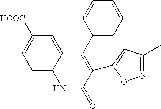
C1=C2C(=CC([HOOC])=C1)C(C1=CC=CC=C1)=C(C1=CC(C)=NO1)C(=O)N2
